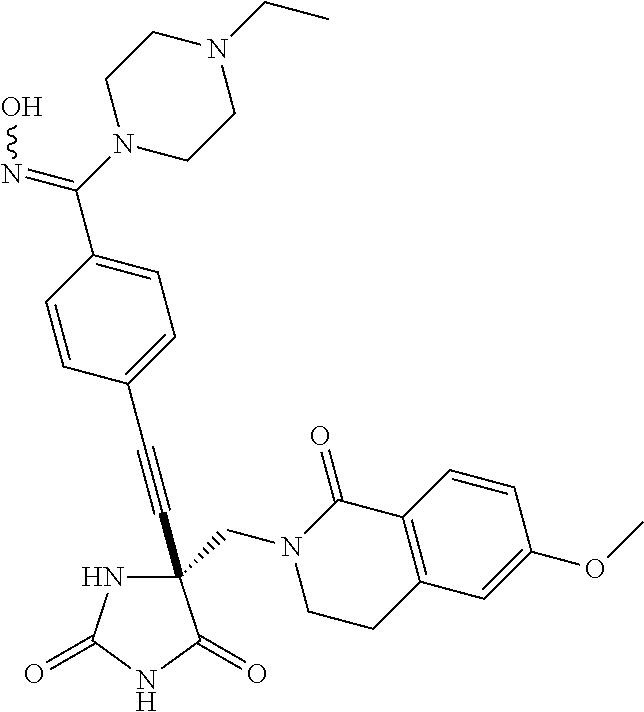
C(#CC1(CN2CCC3=C(C2=O)C=CC(OC)=C3)NC(=O)NC1=O)C1=CC=C(C(N2CCN(CC)CC2)=NO)C=C1
